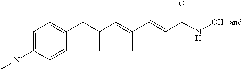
C1=C(N(C)C)C=CC(CC(C=C(C=CC(=O)NO)C)C)=C1
